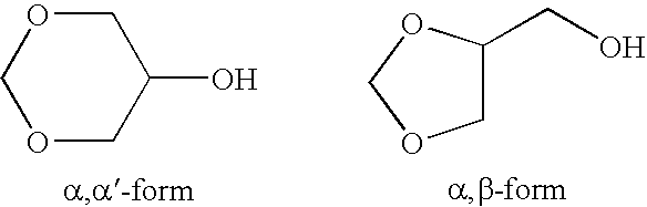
C1C(CO)OCO1.C1OCOCC1O
